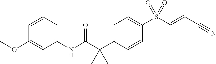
C1=CC=C(NC(C(C2=CC=C(S(C=CC#N)(=O)=O)C=C2)(C)C)=O)C=C1OC
